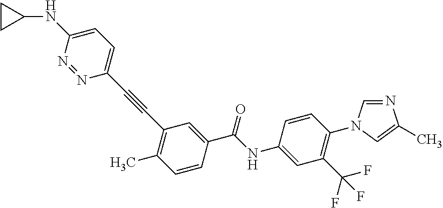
C1(N2C=NC(C)=C2)=C(C(F)(F)F)C=C(NC(C2=CC(C#CC3=CC=C(NC4CC4)N=N3)=C(C)C=C2)=O)C=C1
